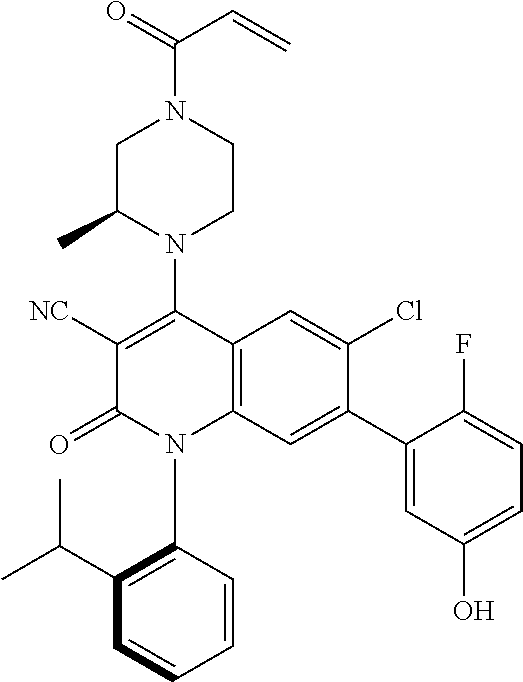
C1C(C)N(C2=C([NC])C(=O)N(C3=C(C(C)C)C=CC=C3)C3=C2C=C(Cl)C(C2=CC(O)=CC=C2F)=C3)CCN1C(=O)C=C
